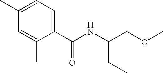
C1(C(NC(COC)CC)=O)=CC=C(C)C=C1C
